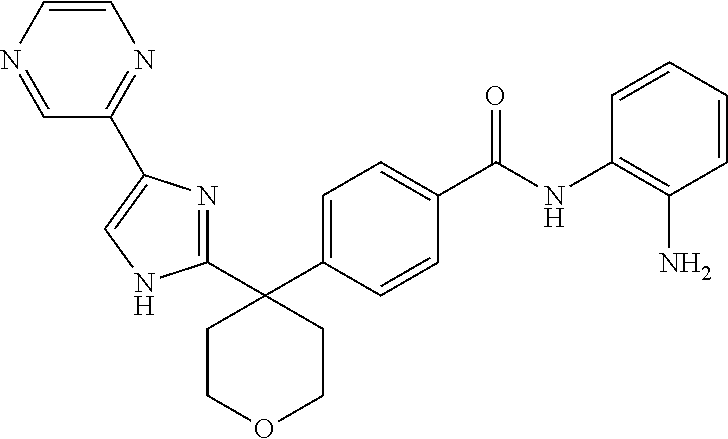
C1=C(C2(C3=NC(C4=NC=CN=C4)=CN3)CCOCC2)C=CC(C(NC2=C(N)C=CC=C2)=O)=C1
